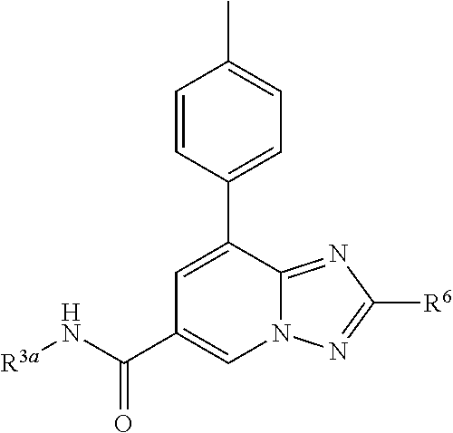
C1=C(C2=CC=C(C)C=C2)C2=NC([R6])=NN2C=C1C(N[R3a])=O
